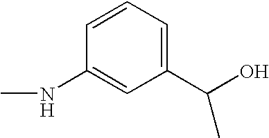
CNC1=CC(C(O)C)=CC=C1
